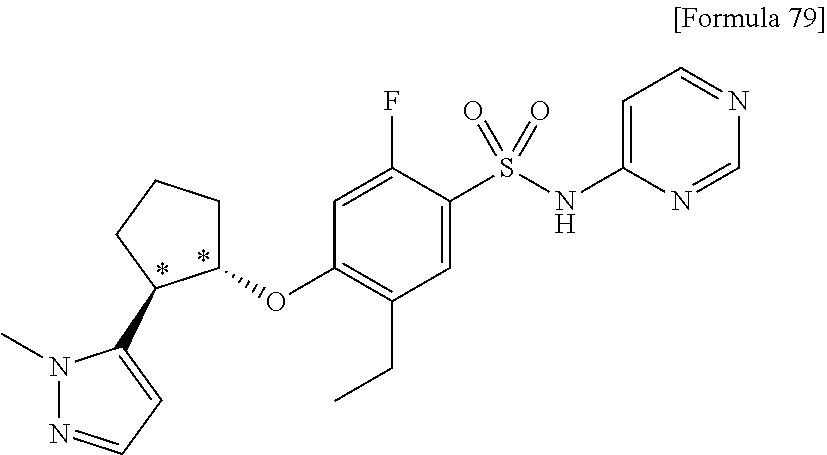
O(C1=C(CC)C=C(S(NC2=CC=NC=N2)(=O)=O)C(F)=C1)C1CCCC1C1=CC=NN1C
